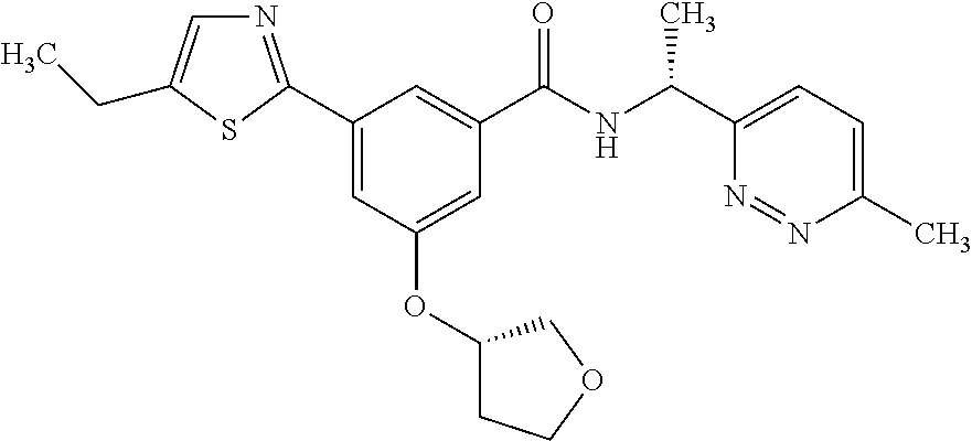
C1=C(OC2CCOC2)C=C(C2=NC=C(CC)S2)C=C1C(NC(C1=CC=C(C)N=N1)C)=O
